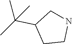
N1CC(C(C)(C)C)CC1
